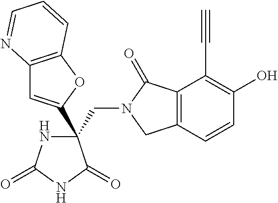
C(C1(C2=CC3=C(O2)C=CC=N3)NC(=O)NC1=O)N1CC2=C(C1=O)C(C#C)=C(O)C=C2
